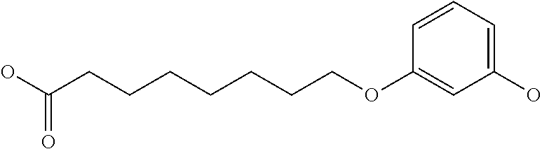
C1=CC=C(O)C=C1OCCCCCCCC(O)=O
